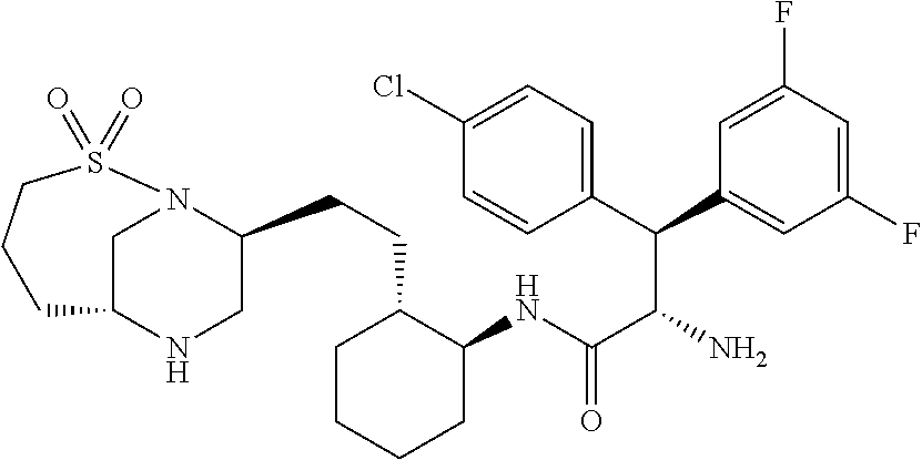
C1C2NCC(CCC3C(NC(C(N)C(C4=CC=C(Cl)C=C4)C4=CC(F)=CC(F)=C4)=O)CCCC3)N1S(=O)(=O)CCC2
